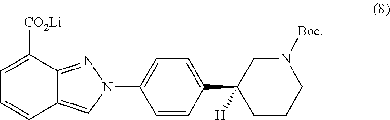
N1(C2=CC=C(C3([H])CCCN([Boc])C3)C=C2)N=C2C(=C1)C=CC=C2[CO2Li]
